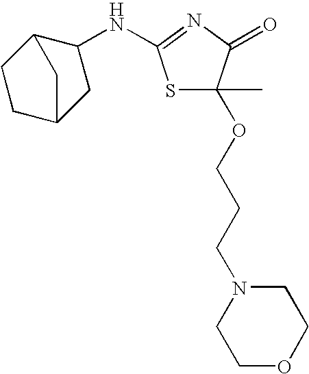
S1C(C)(OCCCN2CCOCC2)C(=O)N=C1NC1C2CCC(C1)C2
